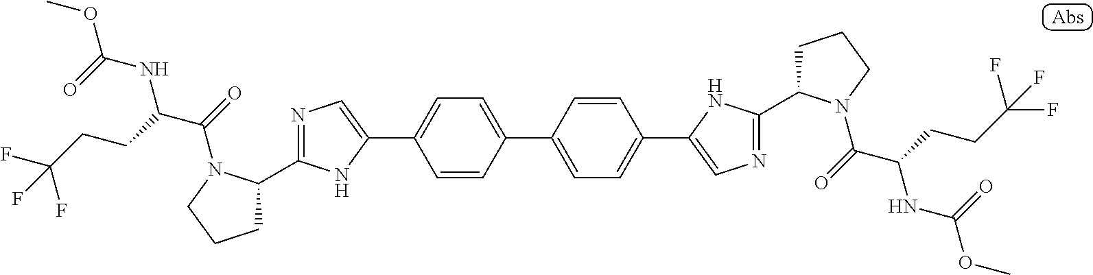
COC(NC(CCC(F)(F)F)C(=O)N1C(C2=NC=C(C3=CC=C(C4=CC=C(C5=CN=C(C6CCCN6C(=O)C(CCC(F)(F)F)NC(=O)OC)N5)C=C4)C=C3)N2)CCC1)=O
